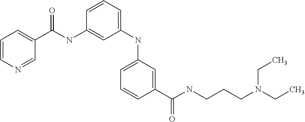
C1=CN=CC(C(NC2=CC(NC3=CC=CC(C(NCCCN(CC)CC)=O)=C3)=CC=C2)=O)=C1
